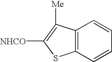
C12=C(C([Me])=C([NHCO])S1)C=CC=C2
